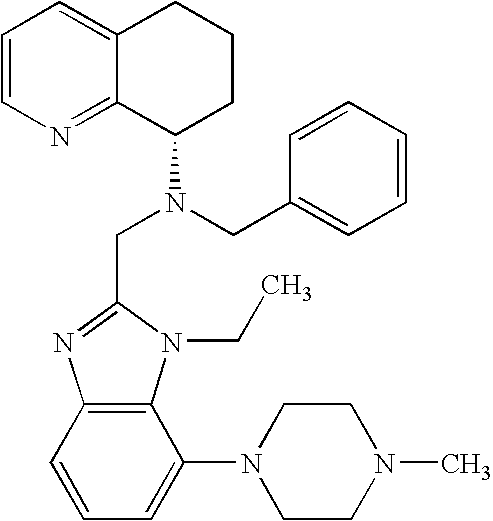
C12=C(C=CC=C1N1CCN(C)CC1)N=C(CN(C1CCCC3=CC=CN=C13)CC1=CC=CC=C1)N2CC
